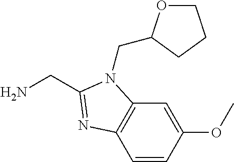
C1=CC(OC)=CC2=C1N=C(CN)N2CC1OCCC1
